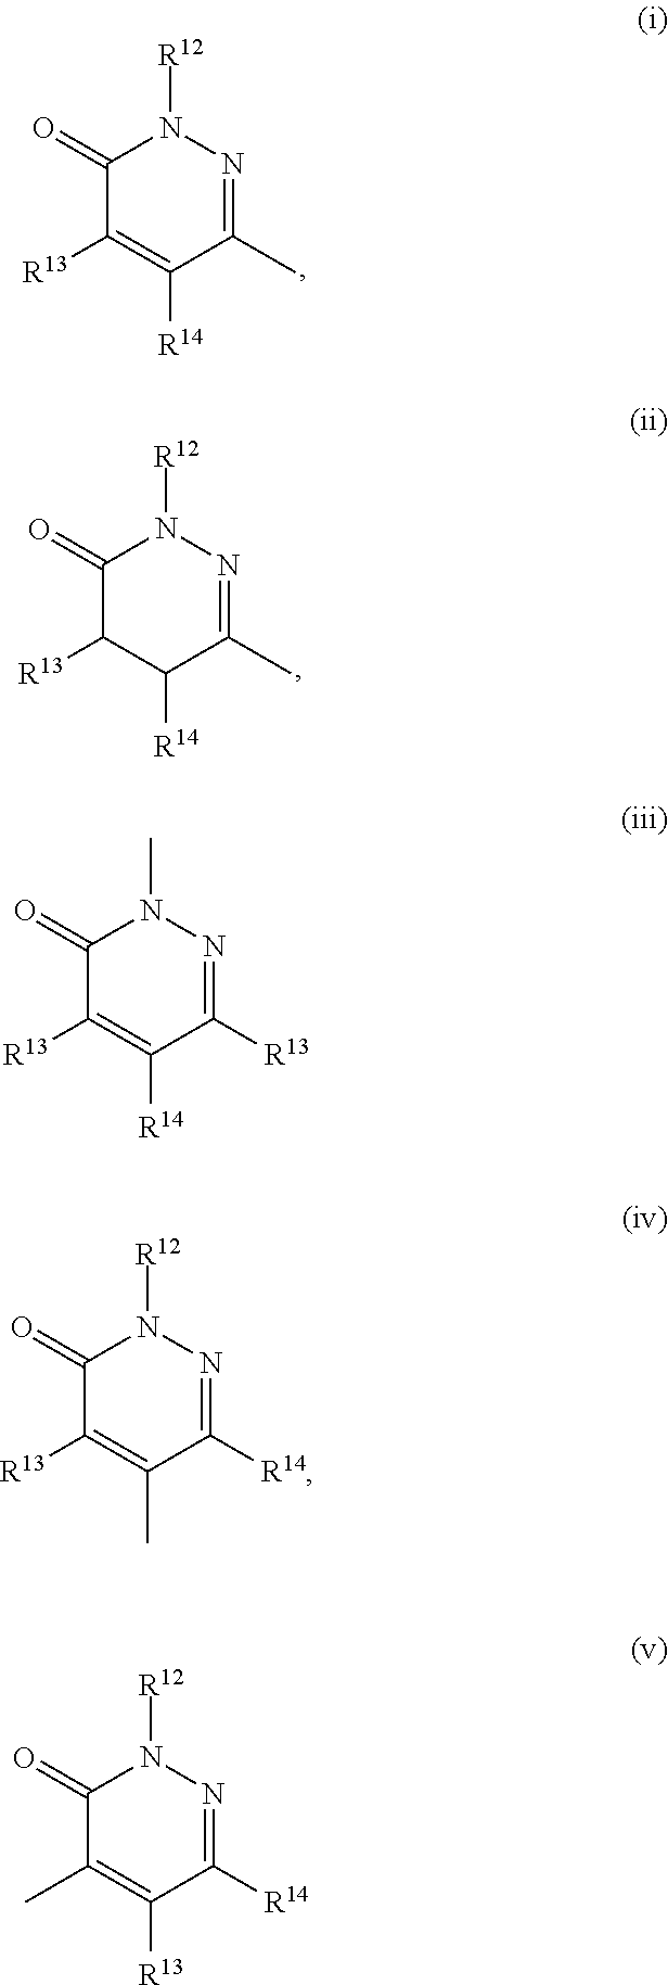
C1(=O)C([R13])=C([R14])C(C)=NN1[R12].C1(=O)C([R13])C([R14])C(C)=NN1[R12].C1(=O)C([R13])=C([R14])C([R13])=NN1C.C1(=O)C([R13])=C(C)C([R14])=NN1[R12].C1(=O)C(C)=C([R13])C([R14])=NN1[R12]
